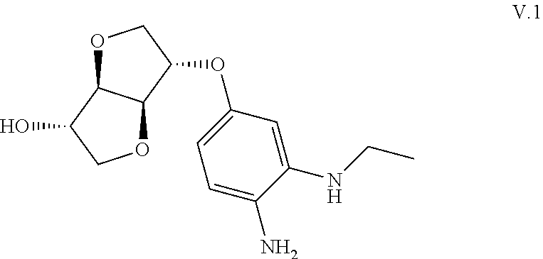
O1C2C(C(O)C1)OCC2OC1=CC=C(N)C(NCC)=C1
